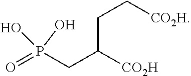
O=P(CC([CO2H])CC[CO2H])(O)O
